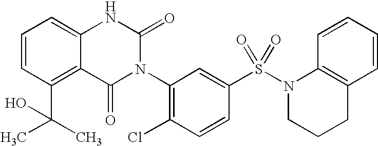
C1=CC(C(C)(C)O)=C2C(=C1)NC(=O)N(C1=C(Cl)C=CC(S(N3CCCC4=C3C=CC=C4)(=O)=O)=C1)C2=O
